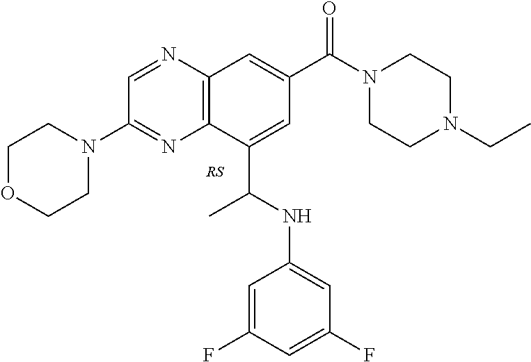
C1=NC2=C(N=C1N1CCOCC1)C(C(NC1=CC(F)=CC(F)=C1)C)=CC(C(N1CCN(CC)CC1)=O)=C2
